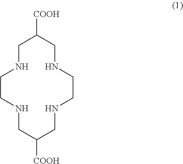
[COOH]C1CNCCNCC([COOH])CNCCNC1
